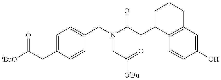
[tBuO]C(CC1=CC=C(CN(CC(=O)[OtBu])C(=O)CC2C3=C(CCC2)C=C(O)C=C3)C=C1)=O
